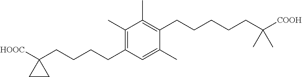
C1(C)=C(CCCCC2([HOOC])CC2)C=C(C)C(CCCCCC([COOH])(C)C)=C1C
